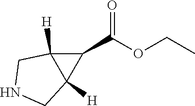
N1CC2([H])C([H])(C1)C2C(OCC)=O
